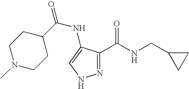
N1=C(C(NCC2CC2)=O)C(NC(=O)C2CCN(C)CC2)=CN1
